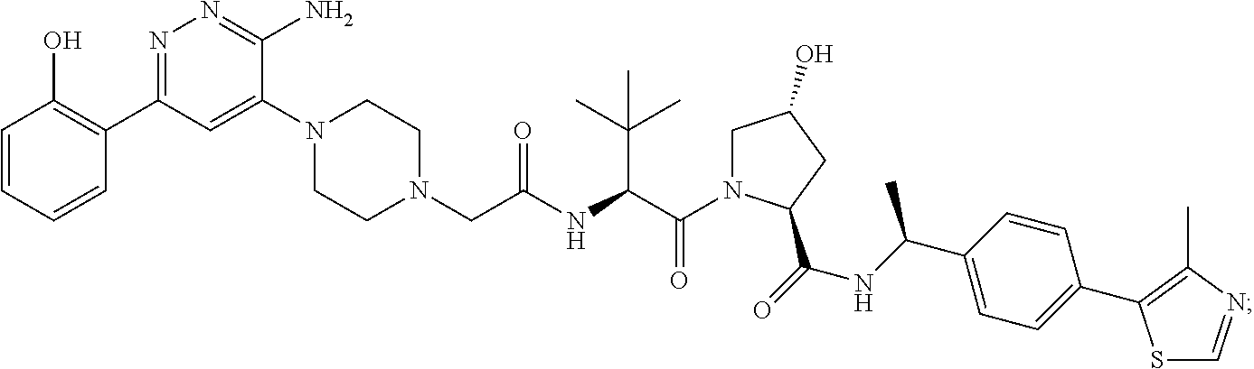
N1(CC(NC(C(N2CC(O)CC2C(=O)NC(C2=CC=C(C3=C(C)N=CS3)C=C2)C)=O)C(C)(C)C)=O)CCN(C2=CC(C3=C(O)C=CC=C3)=NN=C2N)CC1
